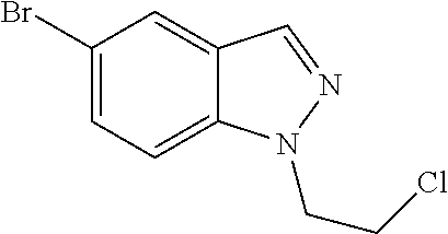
BrC1=CC=C2C(=C1)C=NN2CCCl
